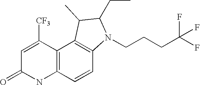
C12=C(C([CF3])=CC(=O)N1)C1=C(C=C2)N(CCCC(F)(F)F)C(CC)C1C
